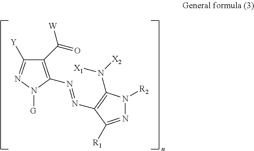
C1(C(=O)[W])=C(N=NC2=C(N([X2])[X1])N([R2])N=C2[R1])N([G])N=C1[Y]
